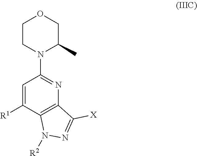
C1CN(C2=NC3=C(C([R1])=C2)N([R2])N=C3[X])C(C)CO1
